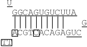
[GGCAGUGUCUUA]([A])(C)([AGUC])([G])([A])(C)([A])(C)([T])[G].[U].[TT]
